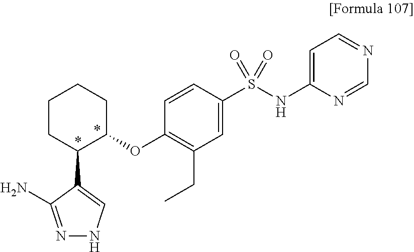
C1(S(NC2=CC=NC=N2)(=O)=O)=CC(CC)=C(OC2CCCCC2C2=CNN=C2N)C=C1
